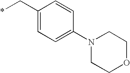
C1(C*)=CC=C(N2CCOCC2)C=C1
